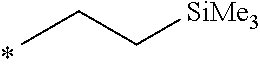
CCC[SiMe3]
